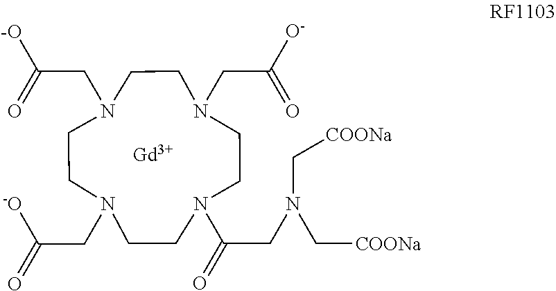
[Gd].N1(CC([-O])=O)CCN(CC(=O)[-O])CCN(CC(=O)[O-])CCN(C(CN(C[COONa])C[COONa])=O)CC1
